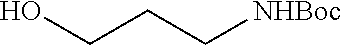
OCCC[NHBoc]
